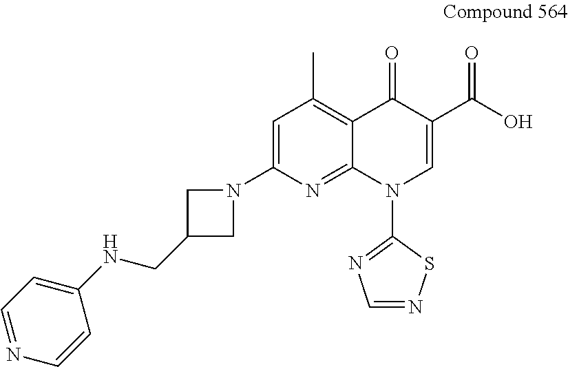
C1=C(N2CC(CNC3=CC=NC=C3)C2)N=C2C(=C1C)C(=O)C(C(O)=O)=CN2C1=NC=NS1
